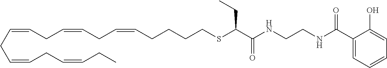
C(CC=CCC=CCC=CCCCCSC(C(=O)NCCNC(C1=CC=CC=C1O)=O)CC)=CCC=CCC
